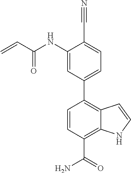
C1(NC(C=C)=O)=CC(C2=C3C(=C(C(=O)N)C=C2)NC=C3)=CC=C1C#N
